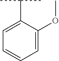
C1=C(OC)C(C(C)C)=CC=C1
